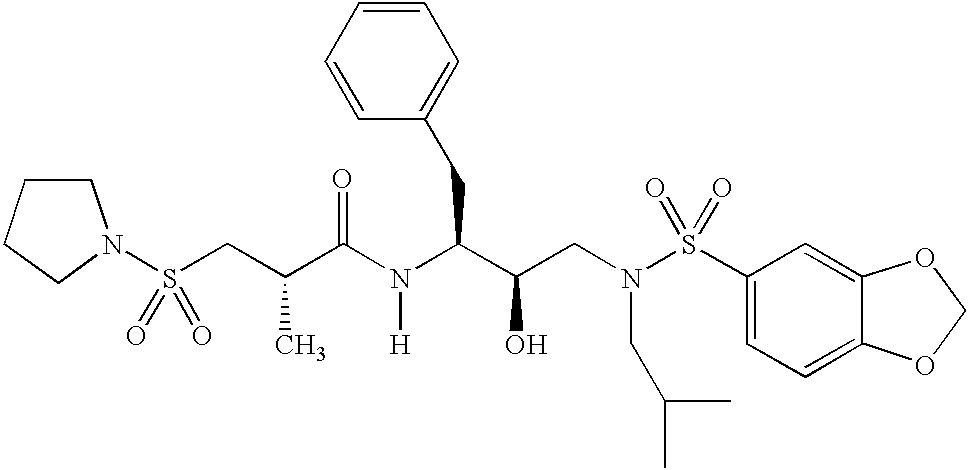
S(CC(C(N(C(C(CN(S(C1=CC=C2C(=C1)OCO2)(=O)=O)CC(C)C)O)CC1=CC=CC=C1)[H])=O)C)(=O)(=O)N1CCCC1
